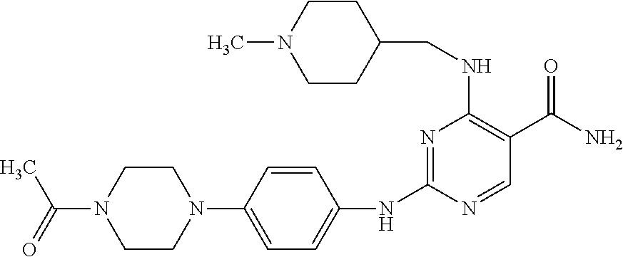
C(NC1=C(C(N)=O)C=NC(NC2=CC=C(N3CCN(C(=O)C)CC3)C=C2)=N1)C1CCN(C)CC1
